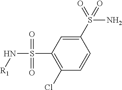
C1(S(N)(=O)=O)=CC(S(N[R1])(=O)=O)=C(Cl)C=C1
